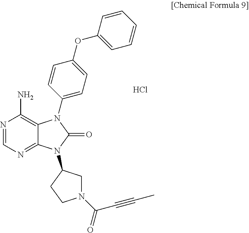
N1=CN=C2C(=C1N)N(C1=CC=C(OC3=CC=CC=C3)C=C1)C(=O)N2C1CN(C(=O)C#CC)CC1.Cl
